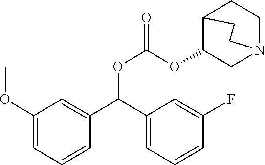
C(OC(OC1CN2CCC1CC2)=O)(C1=CC(OC)=CC=C1)C1=CC=CC(F)=C1
